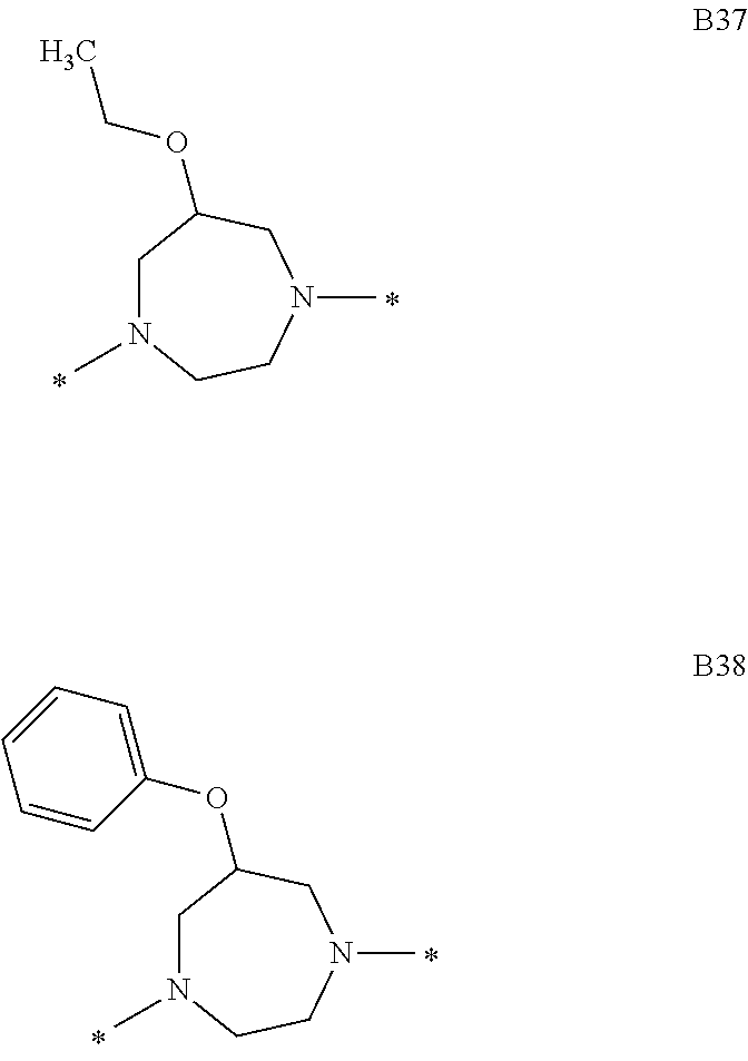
C1N(C)CCN(C)CC1OCC.C1N(C)CCN(C)CC1OC1=CC=CC=C1
